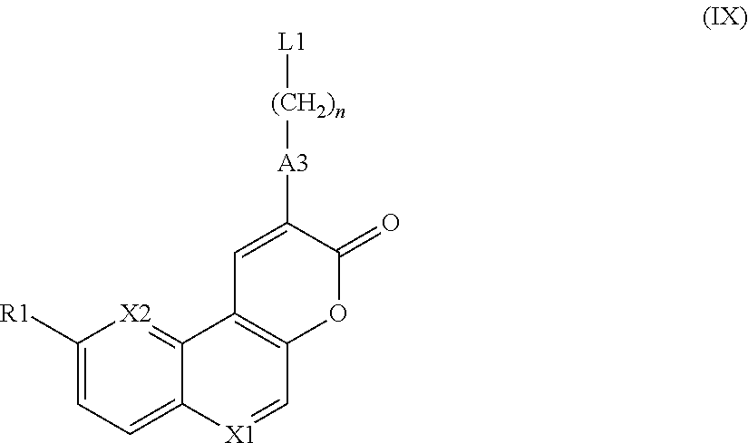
[L1][(CH2)n][A3]C1=CC2=C(OC1=O)C=[X1]C1=CC=C([R1])[X2]=C21
